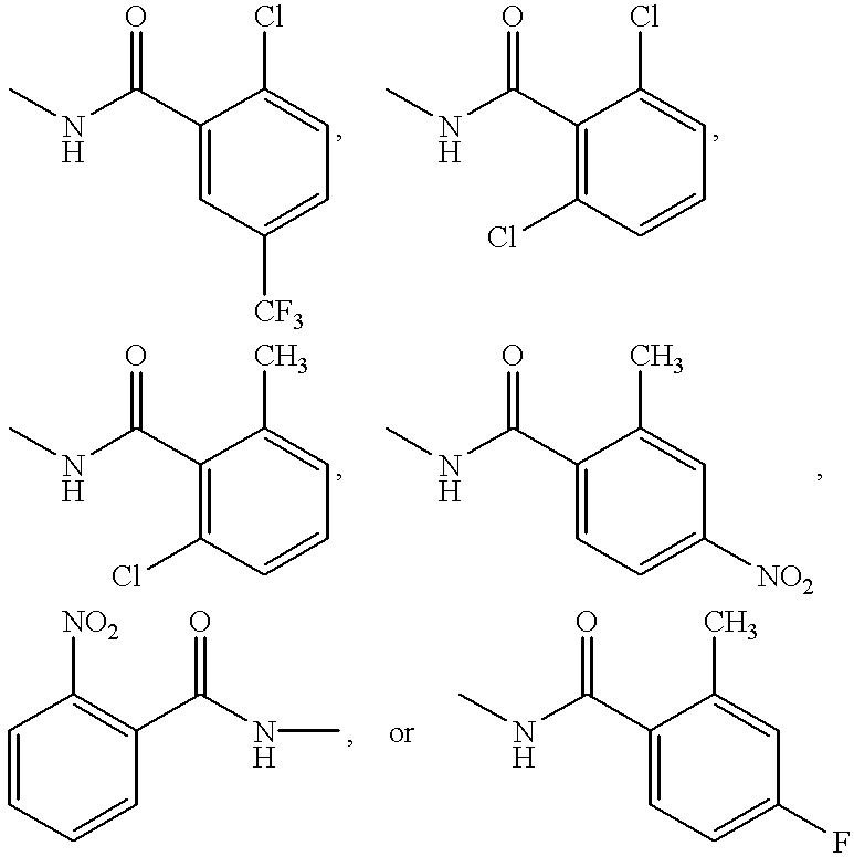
C1(C(NC)=O)=CC([CF3])=CC=C1Cl.C1(C(NC)=O)=C(Cl)C=CC=C1Cl.C1(C(NC)=O)=C(Cl)C=CC=C1C.C1(C(NC)=O)=CC=C([NO2])C=C1C.C1=CC=CC(C(NC)=O)=C1[NO2].C1(C(NC)=O)=CC=C(F)C=C1C
